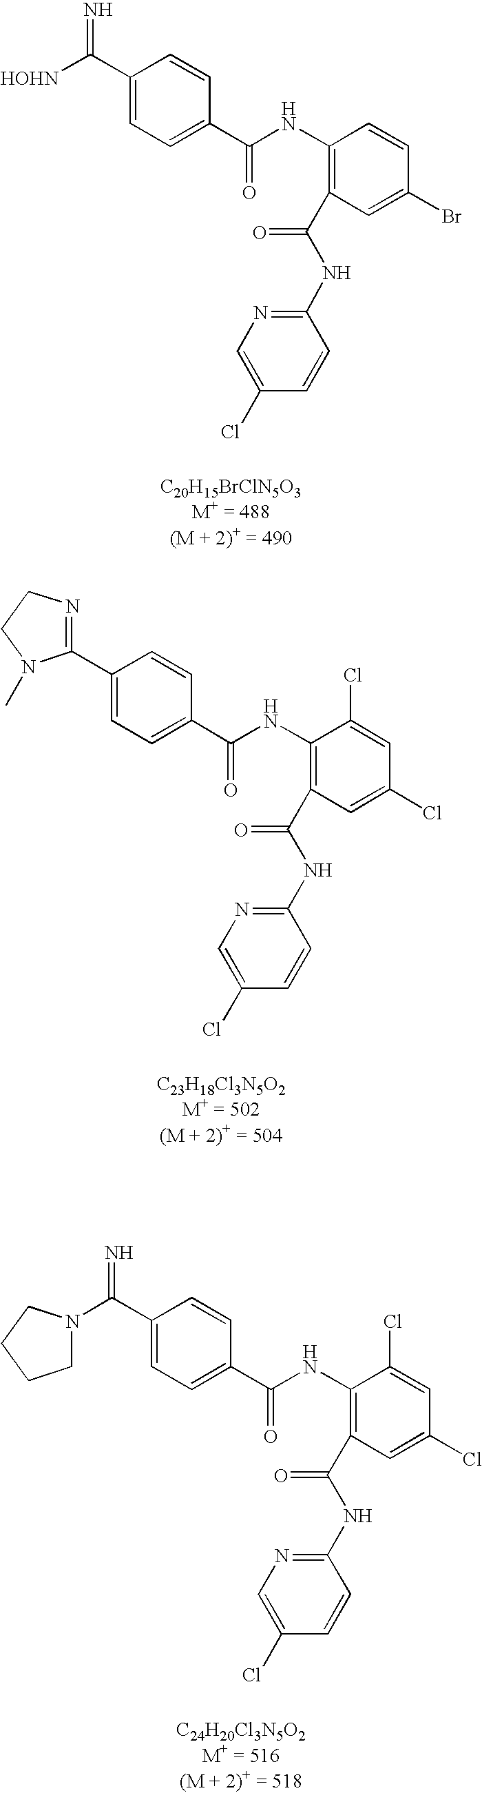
C(=N)(C1=CC=C(C(=O)NC2=C(C(NC3=NC=C(Cl)C=C3)=O)C=C(Br)C=C2)C=C1)[HOHN].C1(C2=CC=C(C(=O)NC3=C(C(NC4=NC=C(Cl)C=C4)=O)C=C(Cl)C=C3Cl)C=C2)=NCCN1C.C(=N)(C1=CC=C(C(=O)NC2=C(C(NC3=NC=C(Cl)C=C3)=O)C=C(Cl)C=C2Cl)C=C1)N1CCCC1
